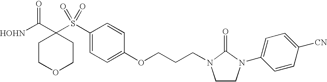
[HOHN]C(C1(S(C2=CC=C(OCCCN3CCN(C4=CC=C([CN])C=C4)C3=O)C=C2)(=O)=O)CCOCC1)=O
